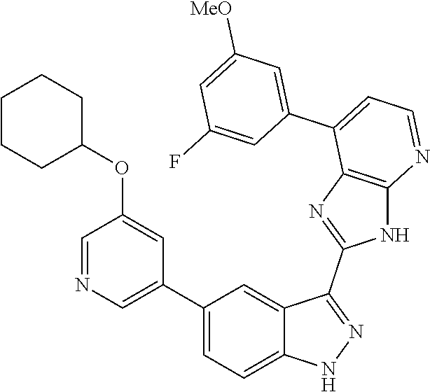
C1(C2=CC=C3C(=C2)C(C2=NC4=C(N2)N=CC=C4C2=CC([MeO])=CC(F)=C2)=NN3)=CN=CC(OC2CCCCC2)=C1
